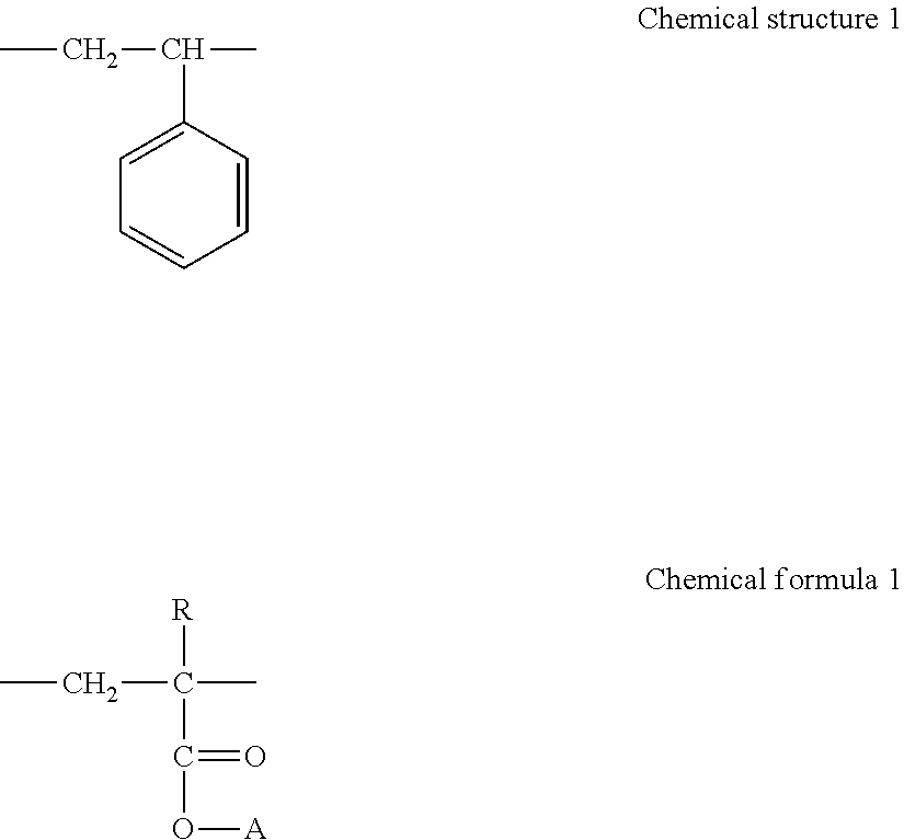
C1=CC(C(C)CC)=CC=C1.[R]C(C)(CC)C(=O)O[A]
